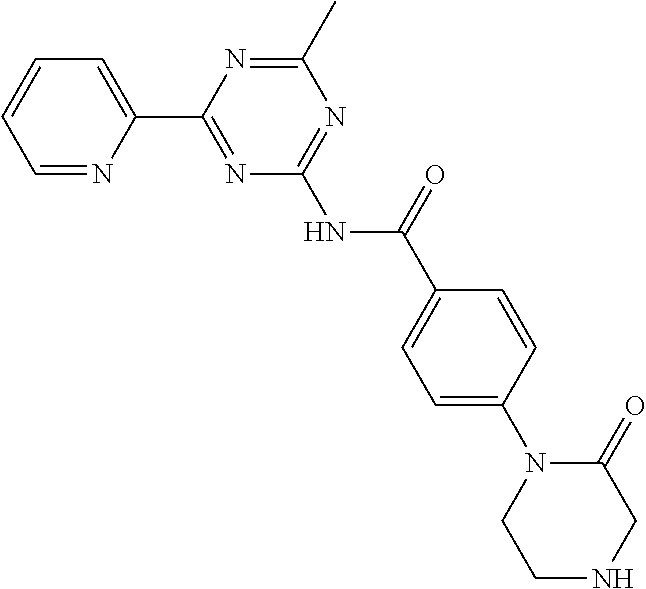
C1=NC(C2=NC(NC(C3=CC=C(N4CCNCC4=O)C=C3)=O)=NC(C)=N2)=CC=C1
